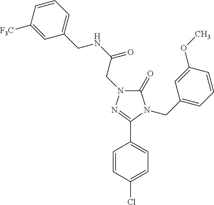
C1(=O)N(CC(NCC2=CC=CC([F3C])=C2)=O)N=C(C2=CC=C(Cl)C=C2)N1CC1=CC=CC(OC)=C1
